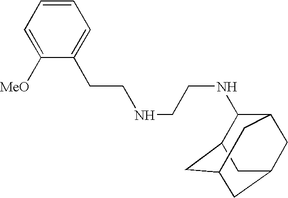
C(NCCNC1C2CC3CC(CC1C3)C2)CC1=CC=CC=C1[MeO]
